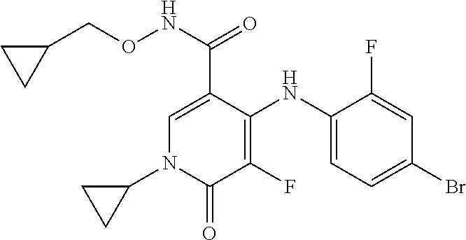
N(C(=O)C1=CN(C2CC2)C(=O)C(F)=C1NC1=CC=C(Br)C=C1F)OCC1CC1
